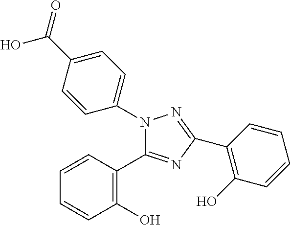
N1(C2=CC=C(C(=O)O)C=C2)C(C2=C(O)C=CC=C2)=NC(C2=C(O)C=CC=C2)=N1
